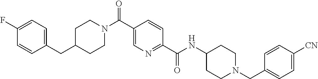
C1CN(C(C2=CN=C(C(=O)NC3CCN(CC4=CC=C([CN])C=C4)CC3)C=C2)=O)CCC1CC1=CC=C(F)C=C1
